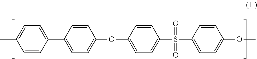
CC1=CC=C(C2=CC=C(OC3=CC=C(S(=O)(=O)C4=CC=C(OC)C=C4)C=C3)C=C2)C=C1
